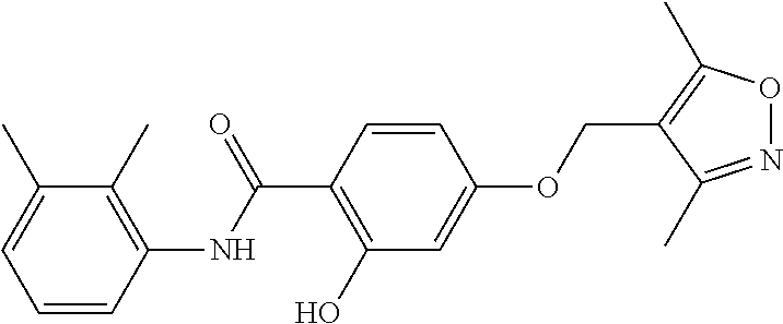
C1=CC(NC(C2=C(O)C=C(OCC3=C(C)ON=C3C)C=C2)=O)=C(C)C(C)=C1
